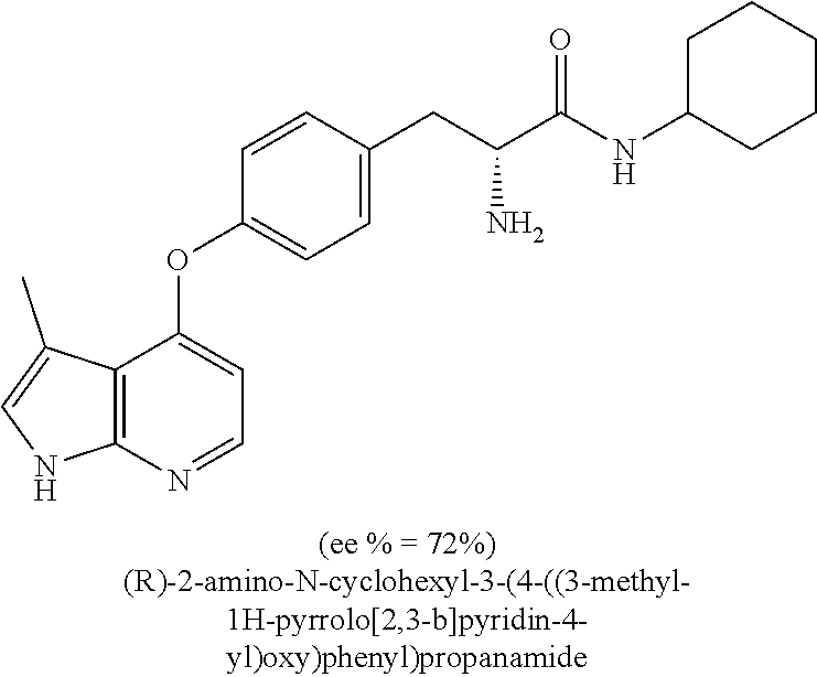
C12=C(N=CC=C1OC1=CC=C(CC(C(NC3CCCCC3)=O)N)C=C1)NC=C2C
